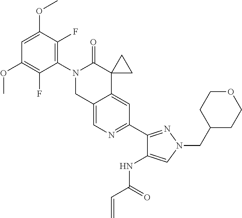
C12=CN=C(C3=NN(CC4CCOCC4)C=C3NC(C=C)=O)C=C1C1(C(=O)N(C3=C(F)C(OC)=CC(OC)=C3F)C2)CC1
